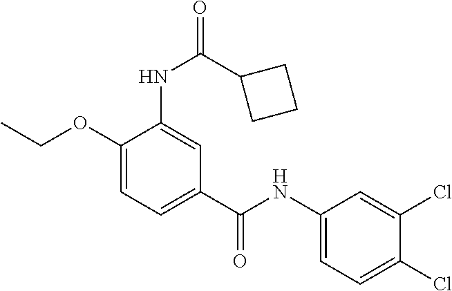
C1(OCC)=CC=C(C(NC2=CC=C(Cl)C(Cl)=C2)=O)C=C1NC(=O)C1CCC1
